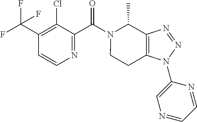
C1(C(F)(F)F)=C(Cl)C(C(N2C(C)C3=C(N(C4=CN=CC=N4)N=N3)CC2)=O)=NC=C1
